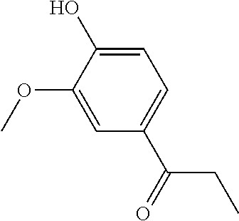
C1(O)=CC=C(C(=O)CC)C=C1OC
